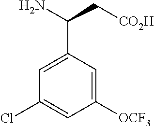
C1([OCF3])=CC(C(N)C[CO2H])=CC(Cl)=C1
